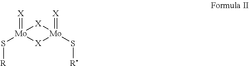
[X]1[Mo](S[R])(=[X])[X][Mo]1(S[R])=[X]
